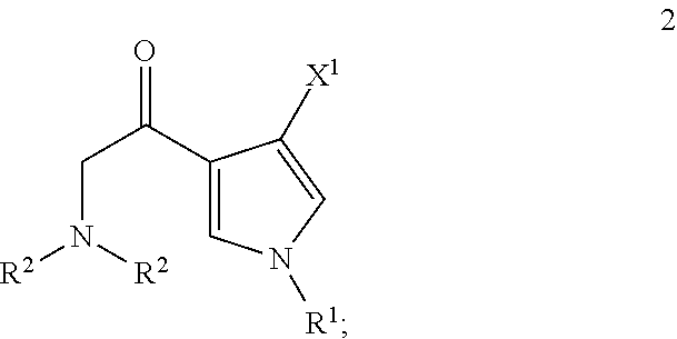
C1=C(C(=O)CN([R2])[R2])C([X1])=CN1[R1]
